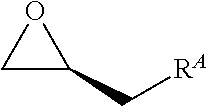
C1C(C[RA])O1
